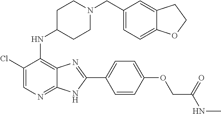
C1(Cl)=CN=C2C(=C1NC1CCN(CC3=CC=C4C(=C3)CCO4)CC1)N=C(C1=CC=C(OCC(NC)=O)C=C1)N2
